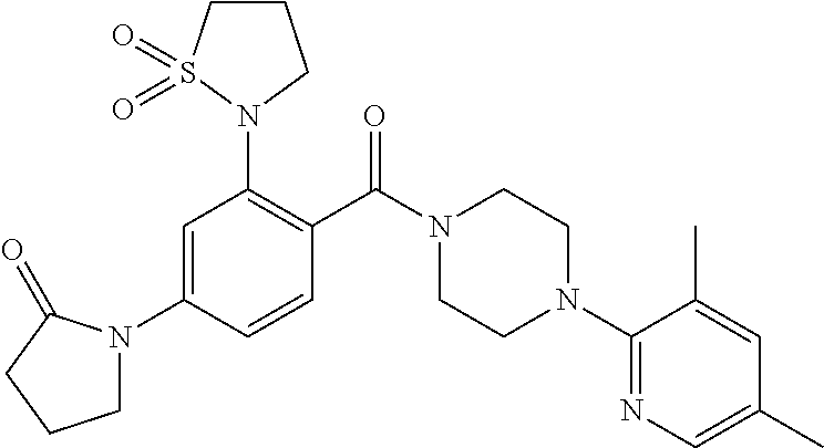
C1=C(N2CCCC2=O)C=CC(C(N2CCN(C3=NC=C(C)C=C3C)CC2)=O)=C1N1CCCS1(=O)=O
